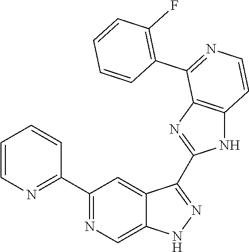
C1(C2=NC=C3C(=C2)C(C2=NC4=C(N2)C=CN=C4C2=C(F)C=CC=C2)=NN3)=NC=CC=C1
